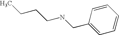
C1=CC=CC(CNCCCC)=C1
